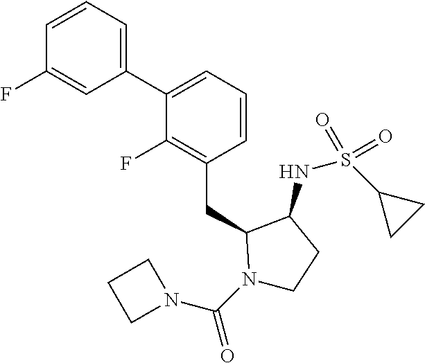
C1(C2=CC=CC(CC3N(C(N4CCC4)=O)CCC3NS(C3CC3)(=O)=O)=C2F)=CC=CC(F)=C1
